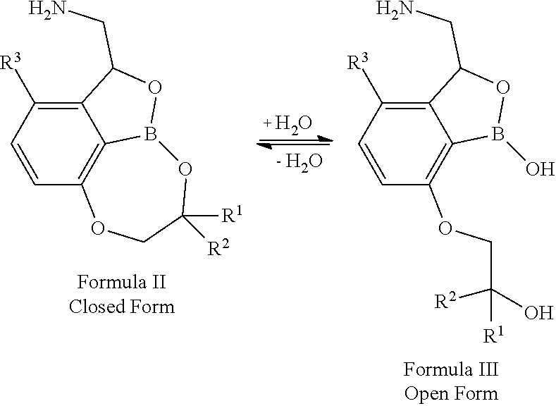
O.O.C12=C([R3])C=CC3=C1B(OC2CN)OC([R1])([R2])CO3.C12=C([R3])C=CC(OCC(O)([R2])[R1])=C1B(O)OC2CN
